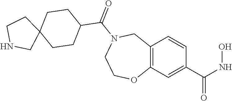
C12=C(C=C(C(NO)=O)C=C1)OCCN(C(=O)C1CCC3(CC1)CCNC3)C2
